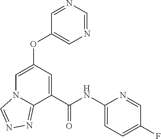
C1=NC=NC=C1OC1=CN2C(=NN=C2)C(C(NC2=CC=C(F)C=N2)=O)=C1
